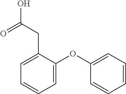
C1=C(CC(O)=O)C(OC2=CC=CC=C2)=CC=C1
